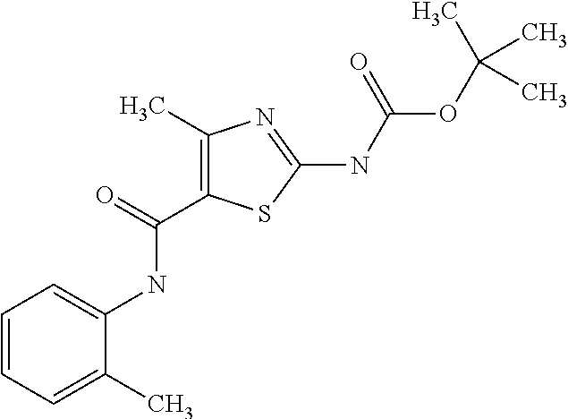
C1(C)=CC=CC=C1NC(C1=C(C)N=C(NC(OC(C)(C)C)=O)S1)=O
